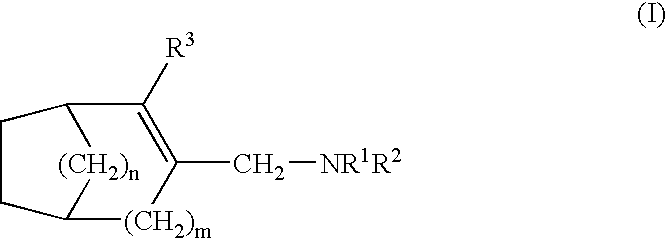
C12[(CH2)m]C(C[NR1R2])=C([R3])C([(CH2)n]1)CC2
